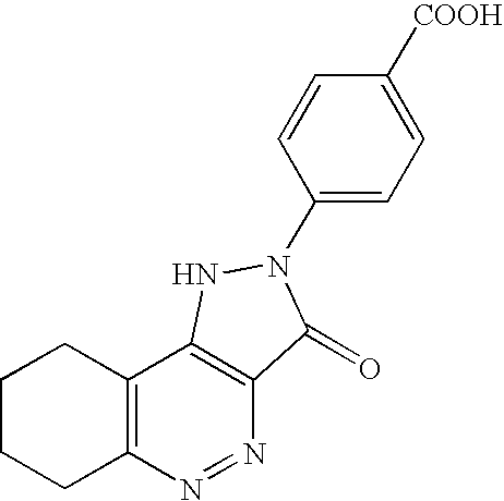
C12=C(N=NC3=C1NN(C1=CC=C([COOH])C=C1)C3=O)CCCC2
